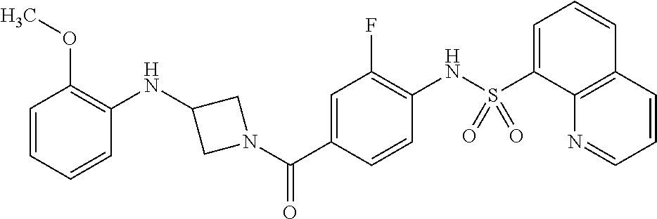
C1(NC2CN(C(C3=CC(F)=C(NS(C4=CC=CC5=C4N=CC=C5)(=O)=O)C=C3)=O)C2)=C(OC)C=CC=C1
